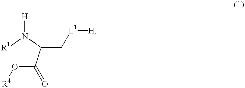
O(C(C(N([R1])[H])C[L1][H])=O)[R4]
